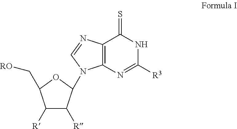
C1([R])C([R])C(N2C3=C(N=C2)C(=S)NC([R3])=N3)OC1C[RO]
